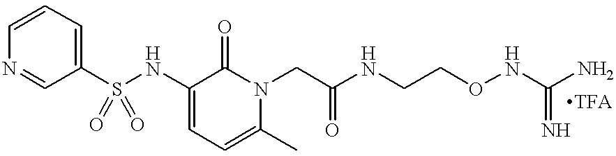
C1=CN=CC(S(NC2=CC=C(C)N(CC(NCCONC(N)=N)=O)C2=O)(=O)=O)=C1
